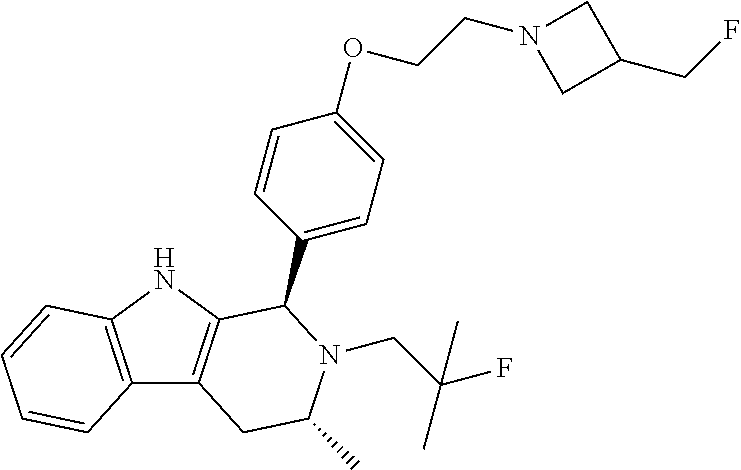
C12=C(NC3=C1CC(C)N(CC(F)(C)C)C3C1=CC=C(OCCN3CC(CF)C3)C=C1)C=CC=C2
